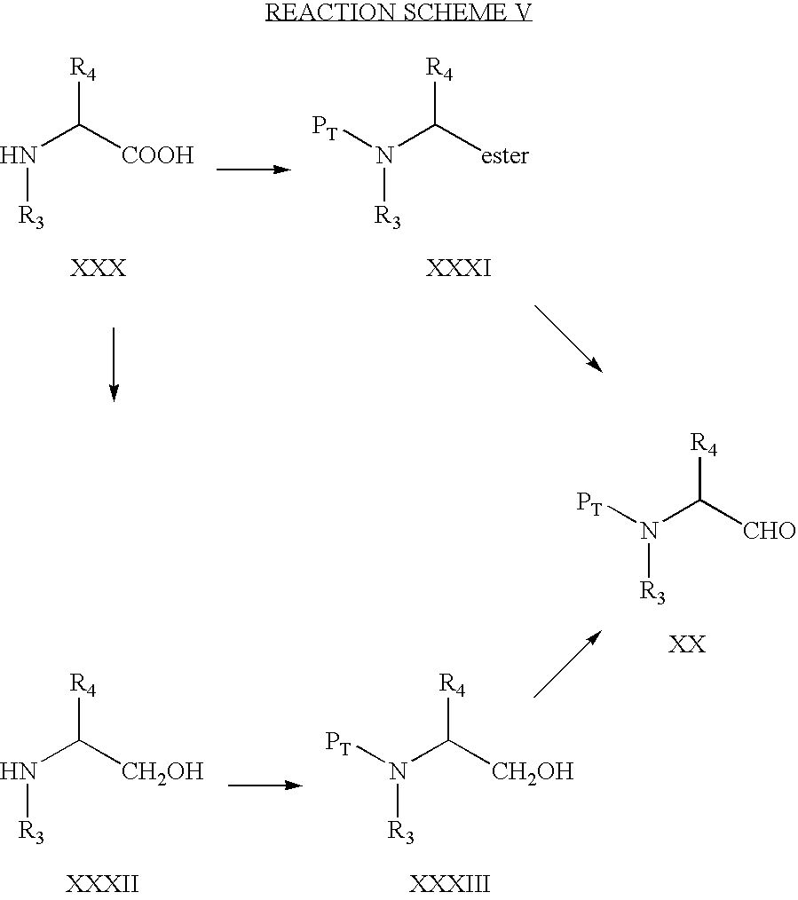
C(N[R3])([R4])[COOH].C(N([R3])[PT])([R4])[ester].C(N[R3])([R4])[CH2OH].C(N([R3])[PT])([R4])[CH2OH].C(N([R3])[PT])([R4])[CHO]
